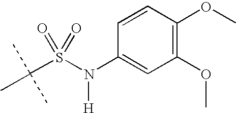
C(S(N(C1=CC(OC)=C(OC)C=C1)[H])(=O)=O)(C)(C)C
